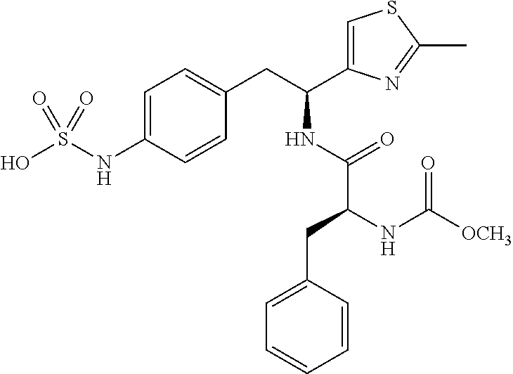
C1=C(NS(O)(=O)=O)C=CC(CC(NC(=O)C(NC([OCH3])=O)CC2=CC=CC=C2)C2=CSC(C)=N2)=C1
